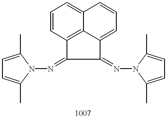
C1=C(C)N(N=C2C(=NN3C(C)=CC=C3C)C3=CC=CC4=CC=CC2=C34)C(C)=C1
